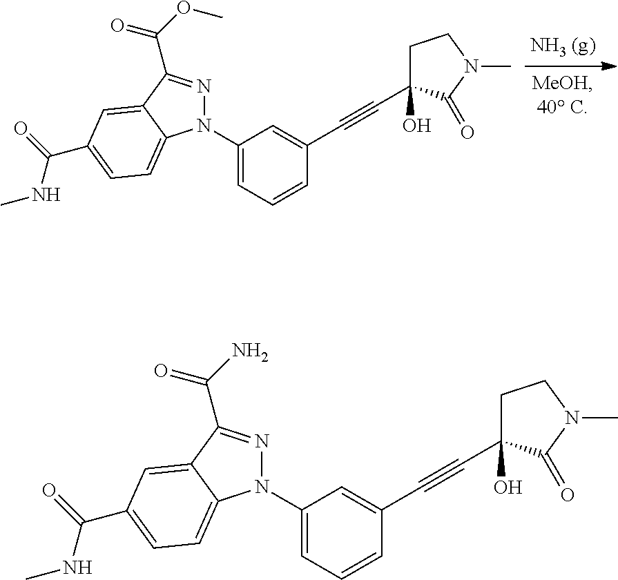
N1(C2=CC=CC(C#CC3(O)CCN(C)C3=O)=C2)N=C(C(=O)OC)C2=CC(C(NC)=O)=CC=C12.N1(C2=CC=CC(C#CC3(O)CCN(C)C3=O)=C2)N=C(C(=O)N)C2=CC(C(NC)=O)=CC=C12
